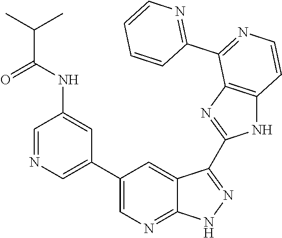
C1=NC=C(C2=CN=C3C(=C2)C(C2=NC4=C(N2)C=CN=C4C2=NC=CC=C2)=NN3)C=C1NC(C(C)C)=O
